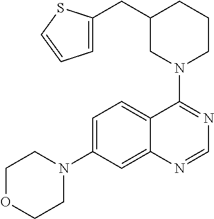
C1OCCN(C2=CC=C3C(=C2)N=CN=C3N2CCCC(CC3=CC=CS3)C2)C1
